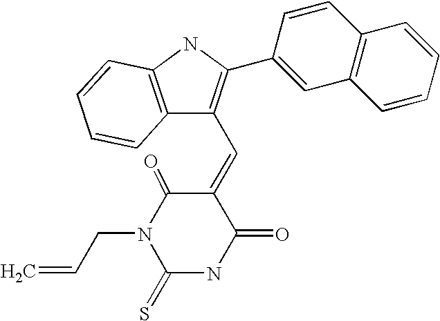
C12=C(NC(C3=CC4=C(C=C3)C=CC=C4)=C1C=C1C(=O)N(CC=C)C(=S)NC1=O)C=CC=C2
